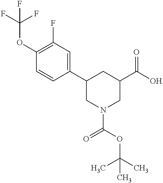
C1(OC(F)(F)F)=C(F)C=C(C2CN(C(OC(C)(C)C)=O)CC(C(O)=O)C2)C=C1
